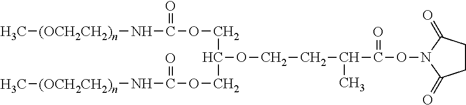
C[(OCH2CH2)n]NC(OCC(OCCC(C)C(=O)ON1C(=O)CCC1=O)COC(=O)N[(OCH2CH2)n]C)=O
